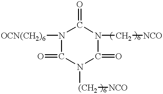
[OCN(CH2)6]N1C(=O)N([(CH2][NCO])C(=O)N(C[NCO])C1=O
